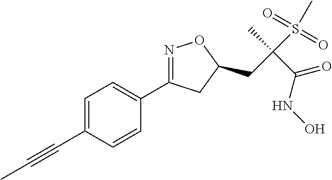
C1=C(C#CC)C=CC(C2=NOC(CC(S(C)(=O)=O)(C)C(NO)=O)C2)=C1
